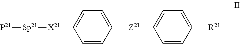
C1=CC([R21])=CC=C1[Z21]C1=CC=C([X21][Sp21][P21])C=C1
